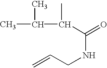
CC(C(C)C(=O)NCC=C)C
